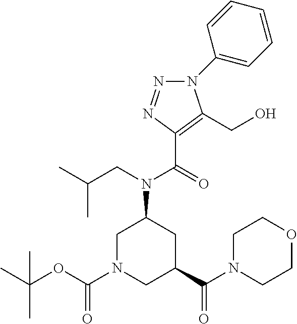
C1N(C(OC(C)(C)C)=O)CC(C(N2CCOCC2)=O)CC1N(CC(C)C)C(=O)C1=C(CO)N(C2=CC=CC=C2)N=N1
